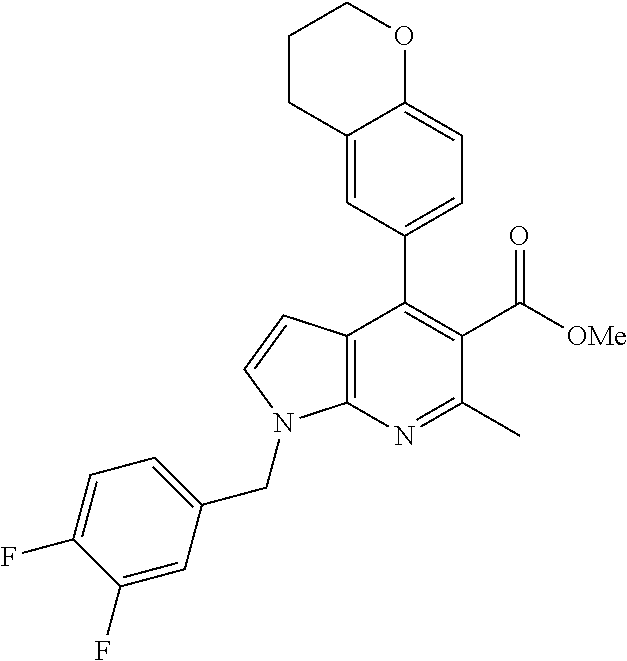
C1CC2=CC(C3=C(C([OMe])=O)C(C)=NC4=C3C=CN4CC3=CC=C(F)C(F)=C3)=CC=C2OC1
